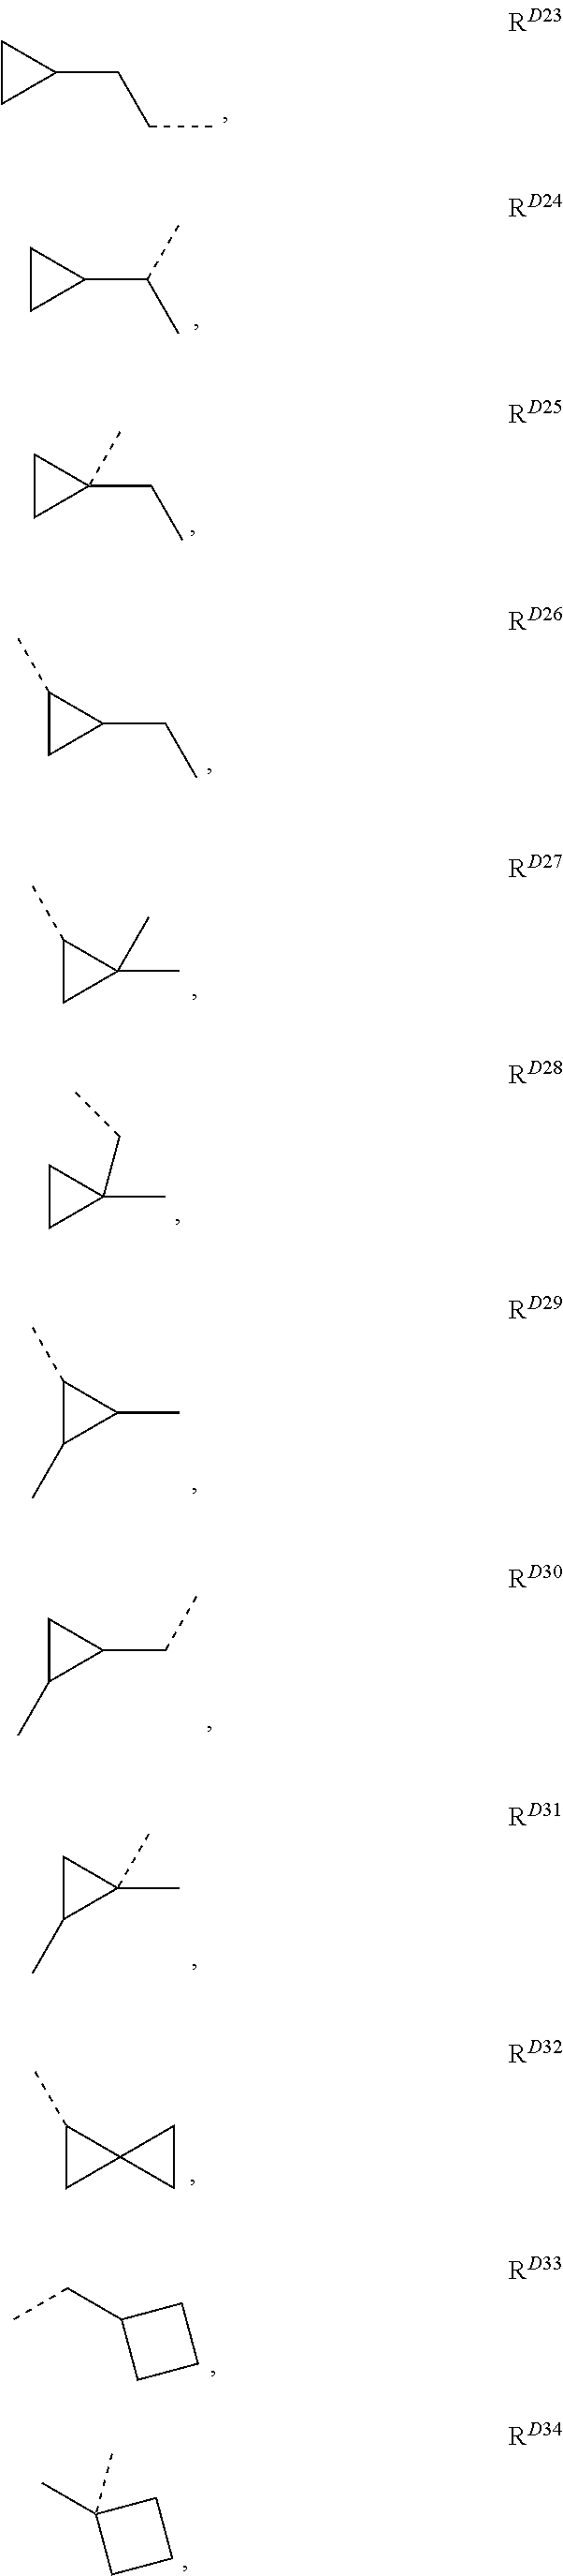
C1CC1CCC.C1CC1C(C)C.C1CC1(CC)C.C1(C)CC1CC.C1(C)CC1(C)C.C1CC1(C)CC.C1(C)C(C)C1C.C1C(C)C1CC.C1C(C)C1(C)C.C1(C)CC12CC2.CCC1CCC1.CC1(C)CCC1
